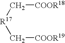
C([COOR19])[R17]C[COOR18]
